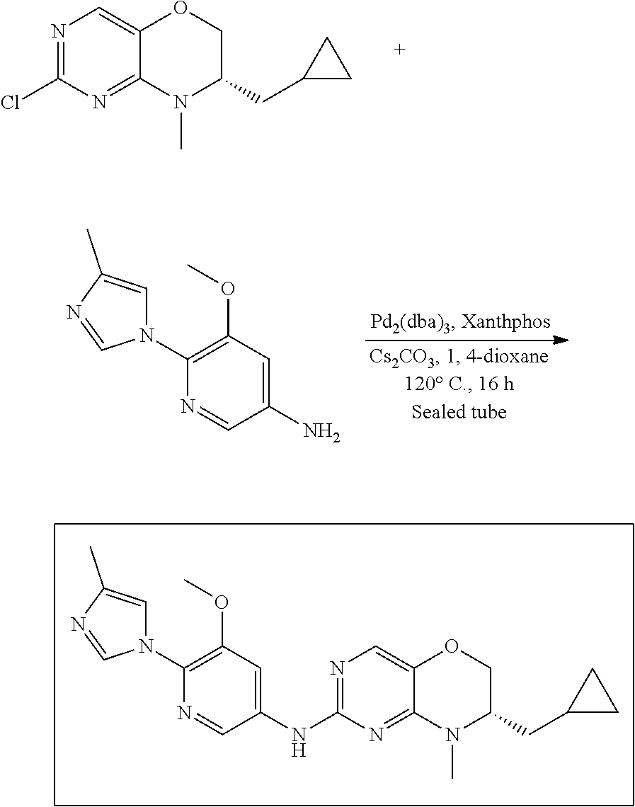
N1=C(NC2=CC(OC)=C(N3C=C(C)N=C3)N=C2)N=C2C(=C1)OCC(CC1CC1)N2C.N1=C(Cl)N=C2C(=C1)OCC(CC1CC1)N2C.C1(N2C=C(C)N=C2)=C(OC)C=C(N)C=N1
